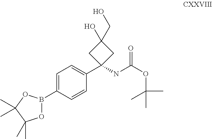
C1=C(B2OC(C)(C)C(C)(C)O2)C=CC(C2(NC(OC(C)(C)C)=O)CC(O)(CO)C2)=C1
